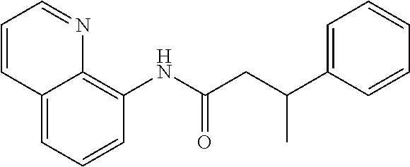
C1=CC=C2C(=C1NC(CC(C1=CC=CC=C1)C)=O)N=CC=C2
